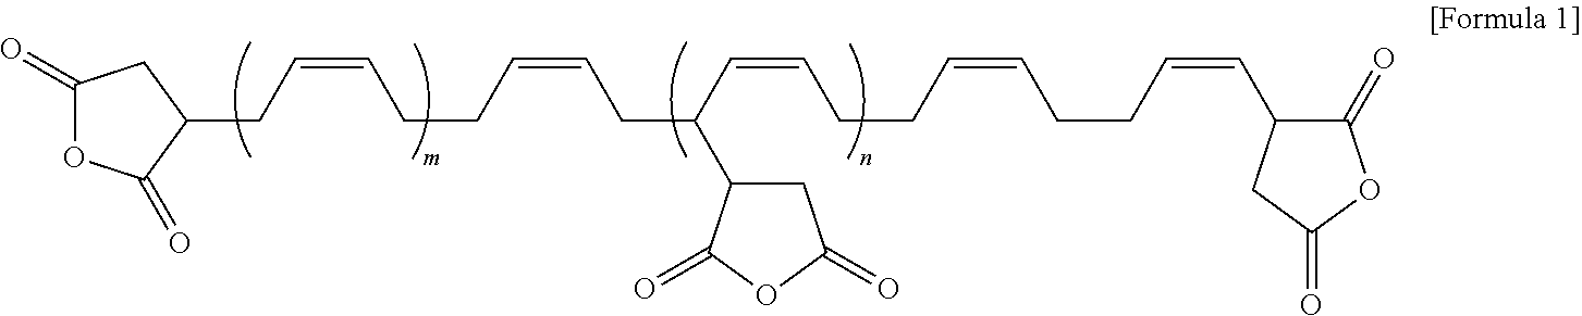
C(C=CCCC=CCC(C=CCCC=CCCC=CC1C(=O)OC(=O)C1)C1CC(=O)OC1=O)C1C(=O)OC(=O)C1
